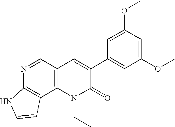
N1=CC2=C(C3=C1NC=C3)N(CC)C(=O)C(C1=CC(OC)=CC(OC)=C1)=C2
